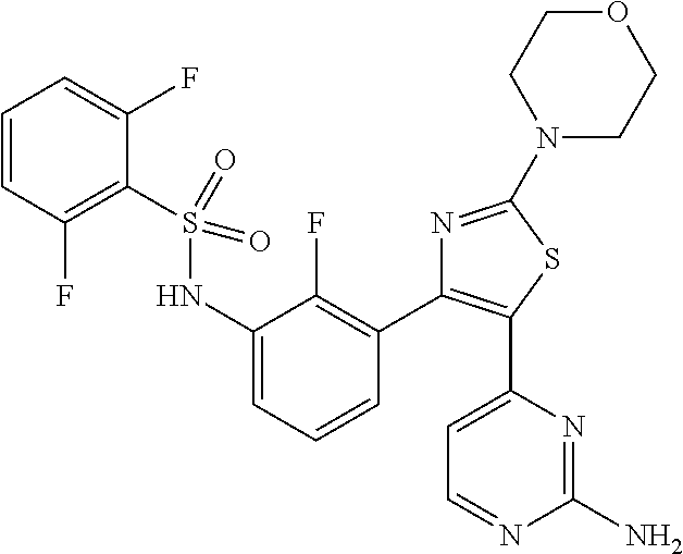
C1=CC(F)=C(S(=O)(=O)NC2=CC=CC(C3=C(C4=CC=NC(N)=N4)SC(N4CCOCC4)=N3)=C2F)C(F)=C1
